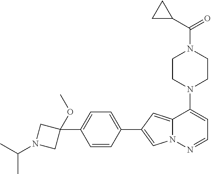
N1(C2=CC=NN3C2=CC(C2=CC=C(C4(OC)CN(C(C)C)C4)C=C2)=C3)CCN(C(=O)C2CC2)CC1
